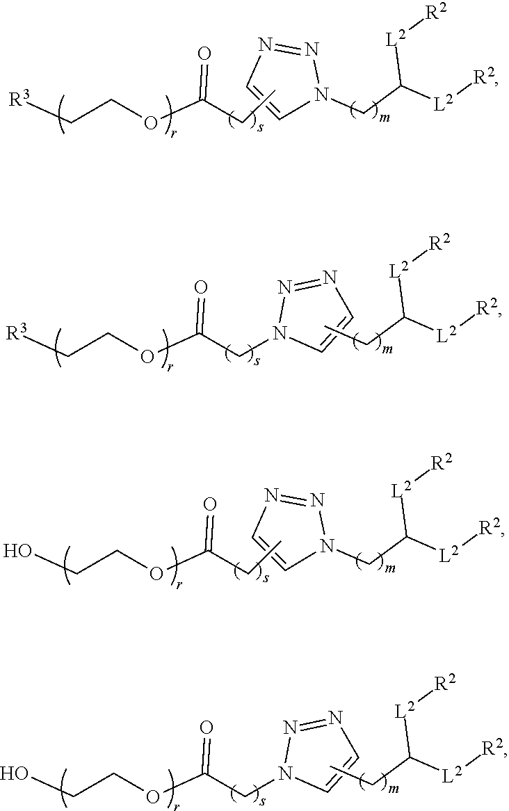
N1(CC([L2][R2])[L2][R2])N=NC=C1.[R3]CCOC(CC)=O.CCC([L2][R2])[L2][R2].C1=CN=NN1CC(OCC[R3])=O.N1(CC([L2][R2])[L2][R2])N=NC=C1.OCCOC(CC)=O.CCC([L2][R2])[L2][R2].C1=CN=NN1CC(OCCO)=O
